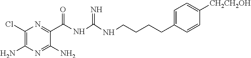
C1(Cl)=C(N)N=C(N)C(C(=O)NC(=N)NCCCCC2=CC=C([CH2CH2OH])C=C2)=N1
